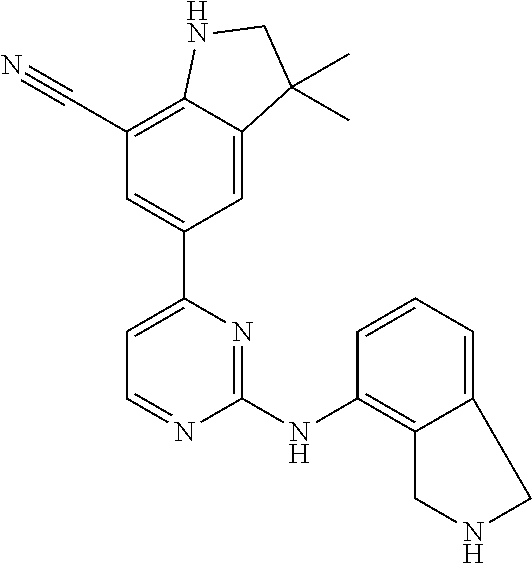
C1=C2C(=C(C#N)C=C1C1=CC=NC(NC3=C4C(=CC=C3)CNC4)=N1)NCC2(C)C
